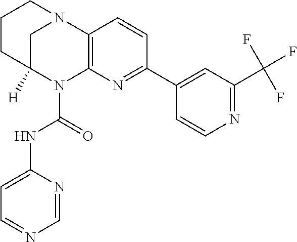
C1CC2([H])CN(C1)C1=C(N2C(=O)NC2=CC=NC=N2)N=C(C2=CC(C(F)(F)F)=NC=C2)C=C1
